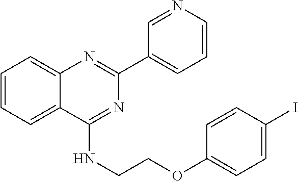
C1=CC=C2C(=C1)N=C(C1=CC=CN=C1)N=C2NCCOC1=CC=C(I)C=C1
